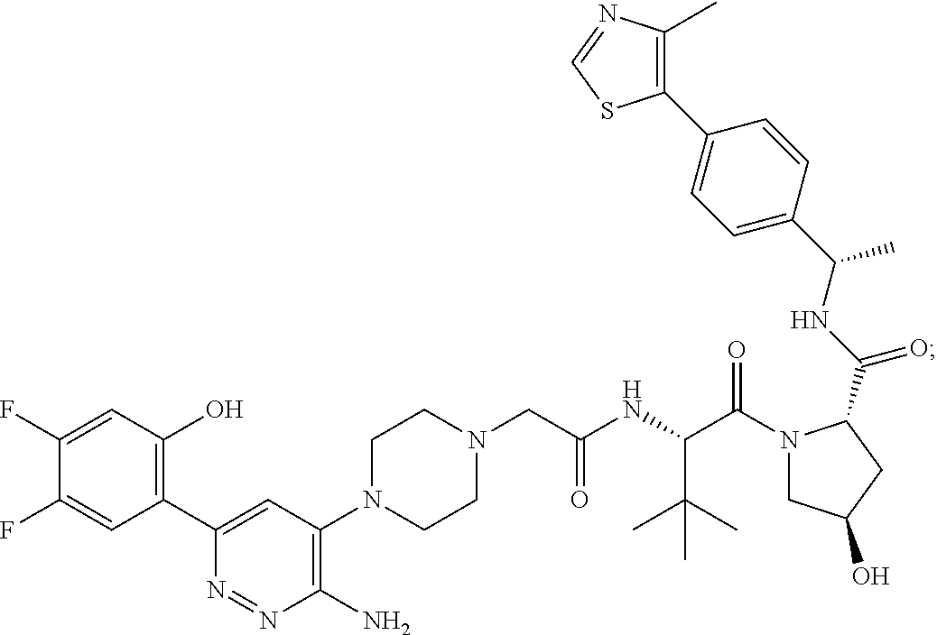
N1(CC(NC(C(N2CC(O)CC2C(NC(C2=CC=C(C3=C(C)N=CS3)C=C2)C)=O)=O)C(C)(C)C)=O)CCN(C2=C(N)N=NC(C3=C(O)C=C(F)C(F)=C3)=C2)CC1
